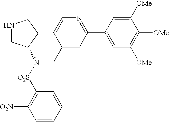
N1CC(N(CC2=CC(C3=CC([OMe])=C([OMe])C([OMe])=C3)=NC=C2)[O2S]C2=C([O2N])C=CC=C2)CC1
